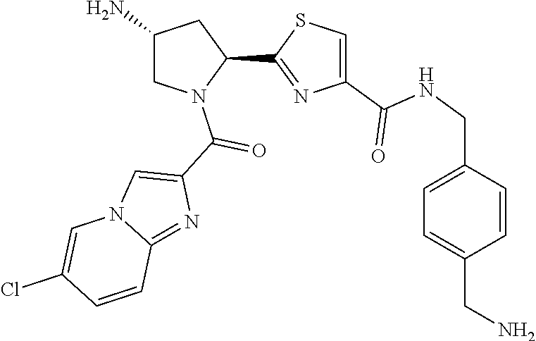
C1(C2=NC(C(NCC3=CC=C(CN)C=C3)=O)=CS2)CC(N)CN1C(C1=CN2C(=N1)C=CC(Cl)=C2)=O
